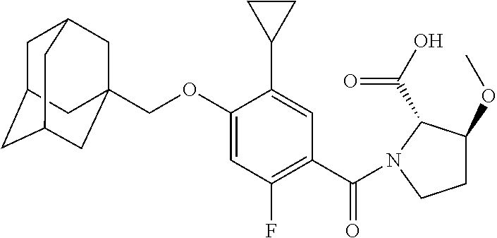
C1C2CC3CC(COC4=CC(F)=C(C(=O)N5C(C(=O)O)C(OC)CC5)C=C4C4CC4)(CC1C3)C2
